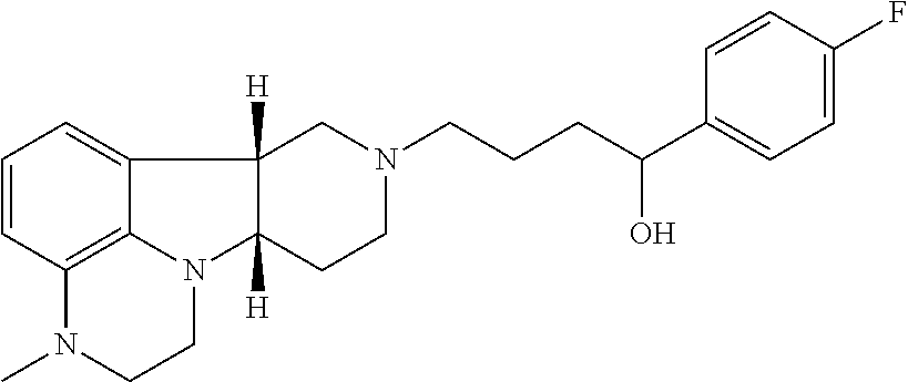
C1=CC2=C3C(=C1)C1([H])C([H])(N3CCN2C)CCN(CCCC(C2=CC=C(F)C=C2)O)C1
